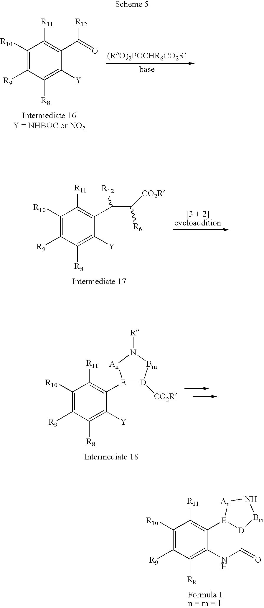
C1([R10])=C([R9])C([R8])=C([Y])C(C(=C([CO2R])[R6])[R12])=C1[R11].C1([R10])=C([R9])C([R8])=C([Y])C([E]2[D]([CO2R])[Bm]N([R])[An]2)=C1[R11].C1([R10])=C([R9])C([R8])=C2C(=C1[R11])[E]1[D](C(=O)N2)[Bm]N[An]1.C1([R10])=C([R9])C([R8])=C([Y])C(C(=O)[R12])=C1[R11]
